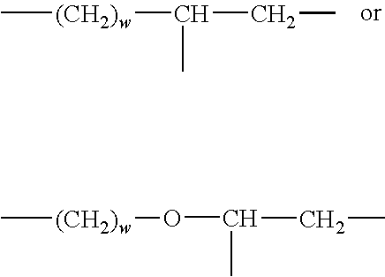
C[(CH2)w]C(CC)C.C[(CH2)w]OC(C)CC
